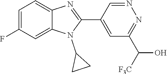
C1=C(F)C=C2C(=C1)N=C(C1=CC(C([F3C])O)=NN=C1)N2C1CC1
